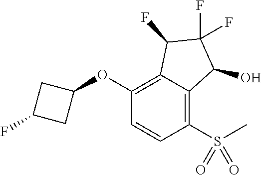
C1(OC2CC(F)C2)=C2C(=C(S(=O)(C)=O)C=C1)C(O)C(F)(F)C2F
